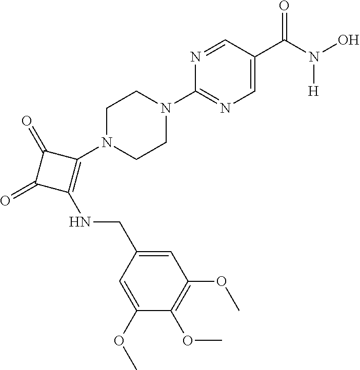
C1(C(N([H])O)=O)=CN=C(N2CCN(C3=C(NCC4=CC(OC)=C(OC)C(OC)=C4)C(=O)C3=O)CC2)N=C1
